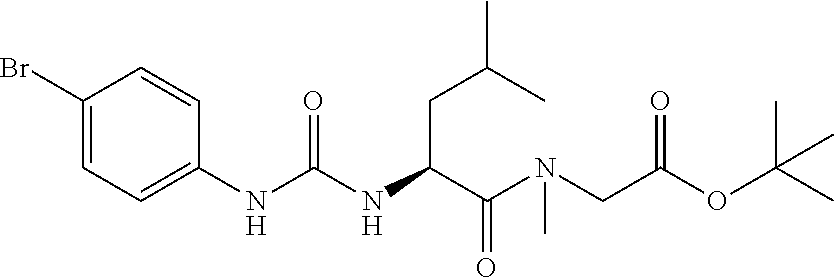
C1(Br)=CC=C(NC(NC(C(N(CC(OC(C)(C)C)=O)C)=O)CC(C)C)=O)C=C1
